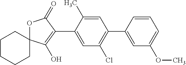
C1CCCC2(C1)OC(=O)C(C1=CC(Cl)=C(C3=CC(OC)=CC=C3)C=C1C)=C2O
